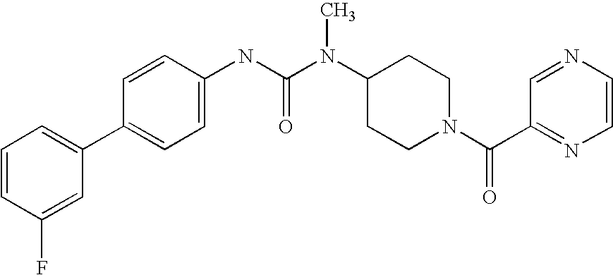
C1=CC(F)=CC(C2=CC=C(NC(N(C3CCN(C(C4=NC=CN=C4)=O)CC3)C)=O)C=C2)=C1
